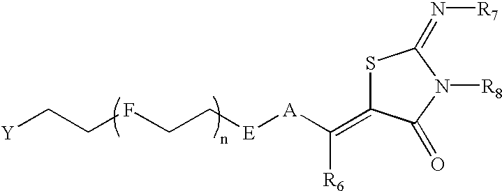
[A](C(=C1SC(=N[R7])N([R8])C1=O)[R6])[E]CCFCC[Y]
